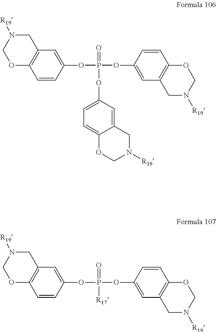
C1=CC(OP(OC2=CC3=C(C=C2)OCN([R19])C3)(=O)OC2=CC=C3C(=C2)CN([R19])CO3)=CC2=C1OCN([R19])C2.C1=CC(OP(OC2=CC3=C(C=C2)OCN([R19])C3)(=O)[R17])=CC2=C1OCN([R19])C2
